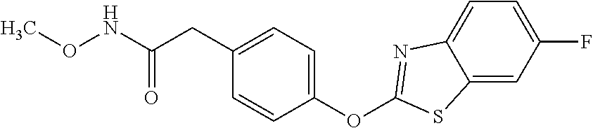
C1(OC2=NC3=CC=C(F)C=C3S2)=CC=C(CC(NOC)=O)C=C1
